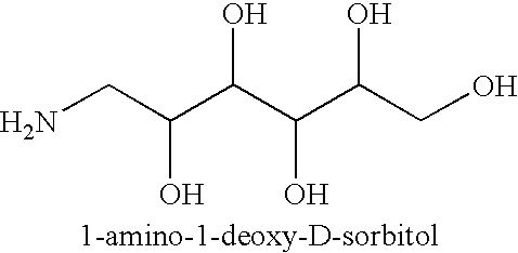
NCC(C(C(C(CO)O)O)O)O
